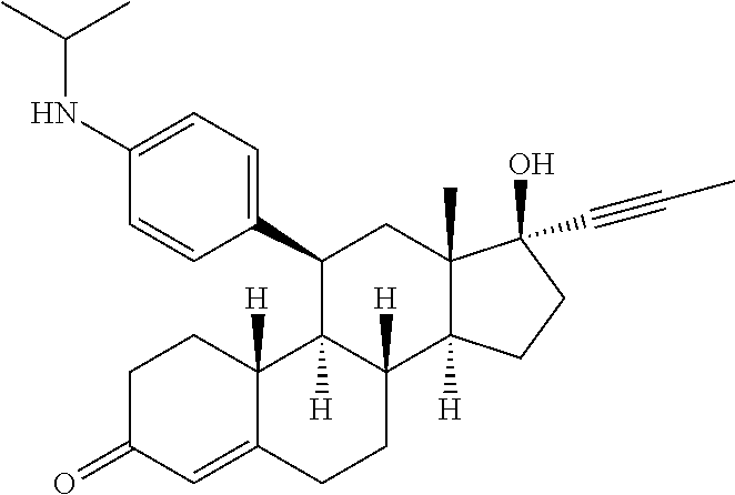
C1CC2([H])C(=CC1=O)CCC1([H])C2([H])C(C2=CC=C(NC(C)C)C=C2)CC2(C)C1([H])CCC2(O)C#CC
